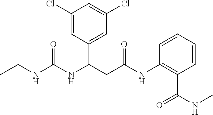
C1(Cl)=CC(C(NC(NCC)=O)CC(NC2=C(C(NC)=O)C=CC=C2)=O)=CC(Cl)=C1
